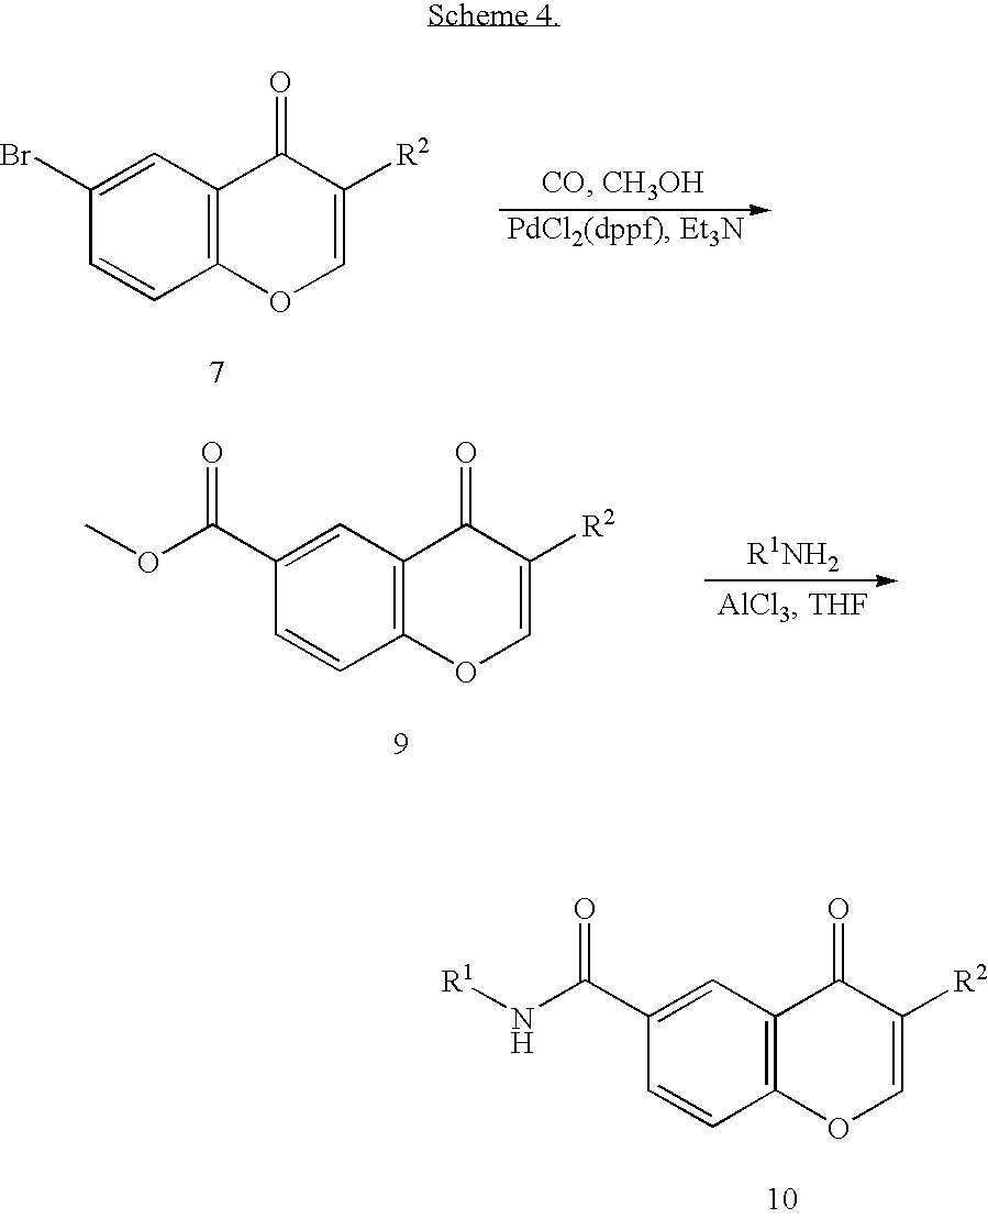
C12=C(C=C(C(N[R1])=O)C=C1)C(=O)C([R2])=CO2.C12=C(C=C(Br)C=C1)C(=O)C([R2])=CO2.C12=C(C=C(C(OC)=O)C=C1)C(=O)C([R2])=CO2
